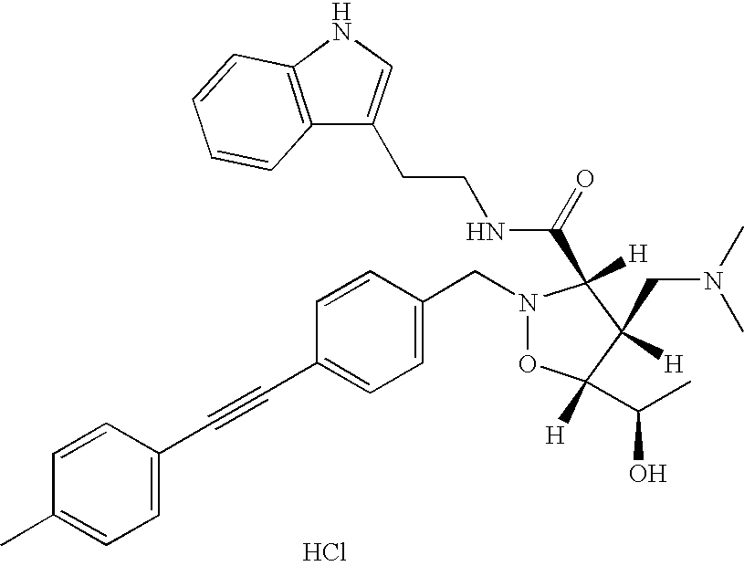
C1=C(C#CC2=CC=C(CN3OC(C(C)O)([H])C([H])(CN(C)C)C3(C(NCCC3=CNC4=C3C=CC=C4)=O)[H])C=C2)C=CC(C)=C1.Cl
